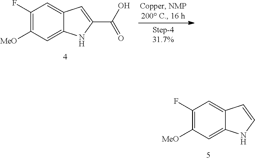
C1(F)=C([MeO])C=C2C(=C1)C=C(C(O)=O)N2.C1(F)=C([MeO])C=C2C(=C1)C=CN2
